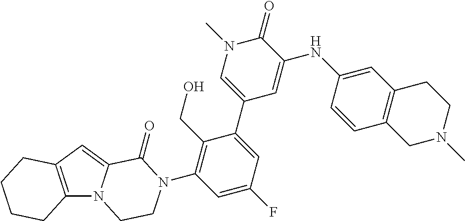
C12=C(C=C3N1CCN(C1=C(CO)C(C4=CN(C)C(=O)C(NC5=CC6=C(C=C5)CN(C)CC6)=C4)=CC(F)=C1)C3=O)CCCC2
